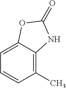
C1=CC(C)=C2C(=C1)OC(=O)N2
